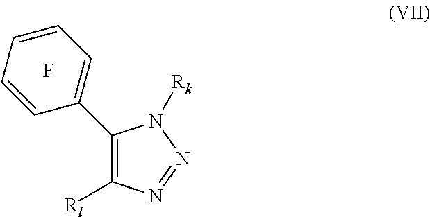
C1(C2=CC=CC=C2)=C([Rl])N=NN1[Rk].F
